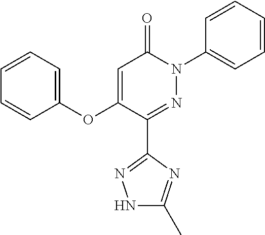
C1=C(OC2=CC=CC=C2)C(C2=NNC(C)=N2)=NN(C2=CC=CC=C2)C1=O
